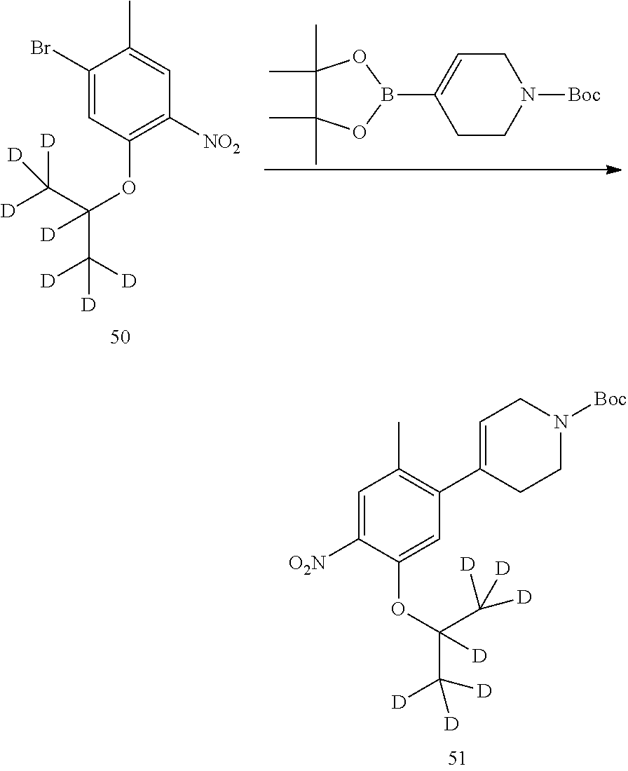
C1(Br)=CC(OC(C([D])([D])[D])(C([D])([D])[D])[D])=C([NO2])C=C1C.C1C=C(B2OC(C)(C)C(C)(C)O2)CCN1[Boc].C1(C2=CCN([Boc])CC2)=C(C)C=C([O2N])C(OC(C([D])([D])[D])(C([D])([D])[D])[D])=C1
